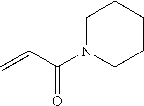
C=CC(N1CCCCC1)=O
